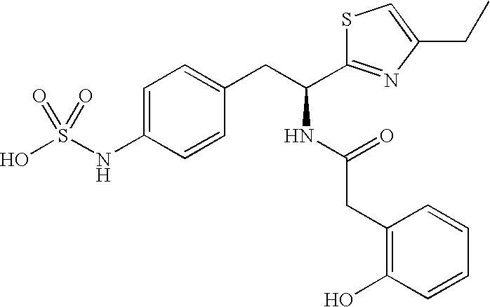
OS(NC1=CC=C(CC(NC(CC2=C(O)C=CC=C2)=O)C2=NC(CC)=CS2)C=C1)(=O)=O
